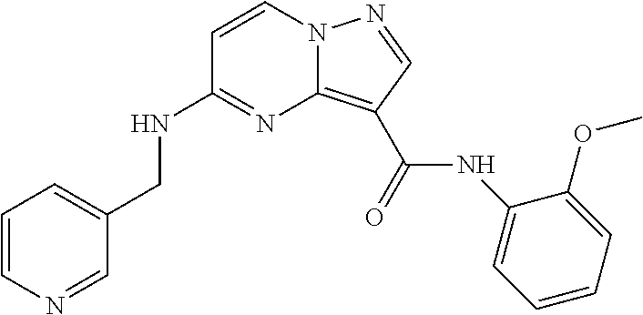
C1=CN=CC(CNC2=NC3=C(C(NC4=CC=CC=C4OC)=O)C=NN3C=C2)=C1
